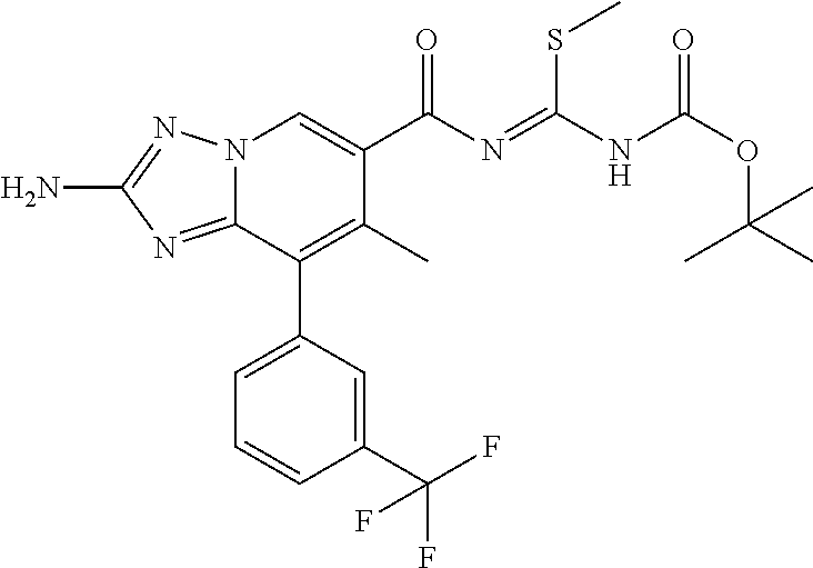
N12C(=NC(N)=N1)C(C1=CC=CC(C(F)(F)F)=C1)=C(C)C(C(N=C(NC(OC(C)(C)C)=O)SC)=O)=C2
